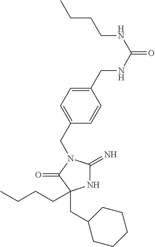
N1C(=N)N(CC2=CC=C(CNC(NCCCC)=O)C=C2)C(=O)C1(CC1CCCCC1)CCCC
